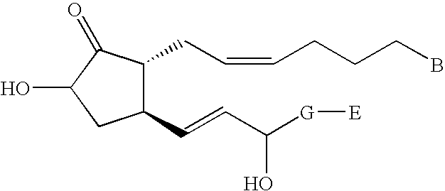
C1(C=CC([G][E])O)C(CC=CCCCB)C(=O)C(O)C1
